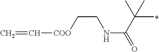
C(C[COO]C=C)NC(=O)C(C)(C)C
